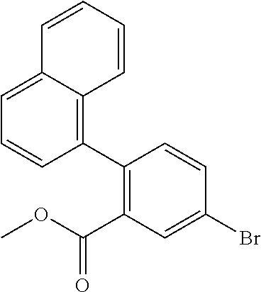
C1(C2=C(C(OC)=O)C=C(Br)C=C2)=C2C(=CC=C1)C=CC=C2
